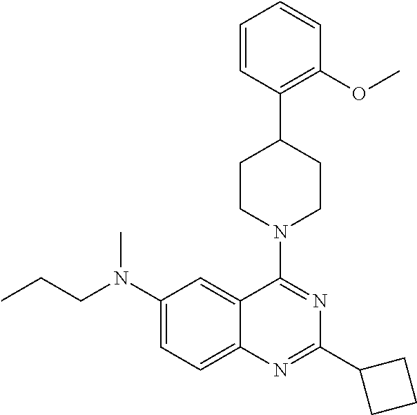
C1(N(CCC)C)=CC=C2C(=C1)C(N1CCC(C3=C(OC)C=CC=C3)CC1)=NC(C1CCC1)=N2
